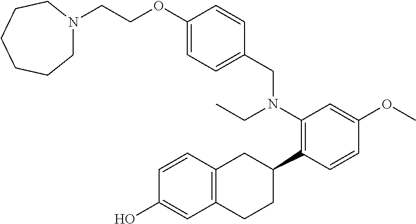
C12=C(C=CC(O)=C1)CC(C1=C(N(CC)CC3=CC=C(OCCN4CCCCCC4)C=C3)C=C(OC)C=C1)CC2
